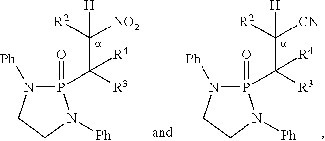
P1(=O)(C(C([NO2])([R2])[H])([R3])[R4])N([Ph])CCN1[Ph].P1(=O)(C(C([CN])([R2])[H])([R3])[R4])N([Ph])CCN1[Ph]
